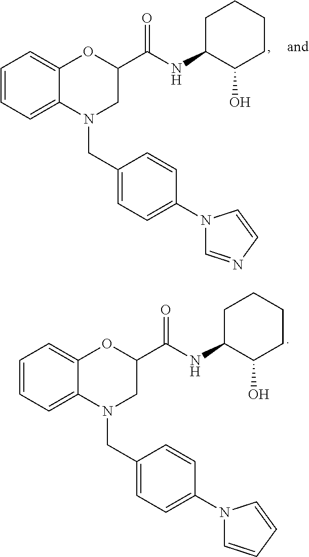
C1=CC=C2C(=C1)OC(C(NC1C(O)CCCC1)=O)CN2CC1=CC=C(N2C=CC=C2)C=C1.C1=CC=C2C(=C1)OC(C(NC1C(O)CCCC1)=O)CN2CC1=CC=C(N2C=NC=C2)C=C1
